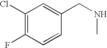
C1(Cl)=C(F)C=CC(CNC)=C1
